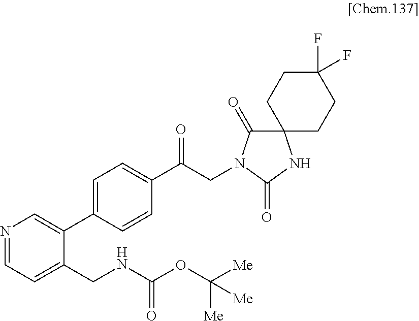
C1=C(C2=CN=CC=C2CNC(OC([Me])([Me])[Me])=O)C=CC(C(CN2C(=O)C3(CCC(F)(F)CC3)NC2=O)=O)=C1
